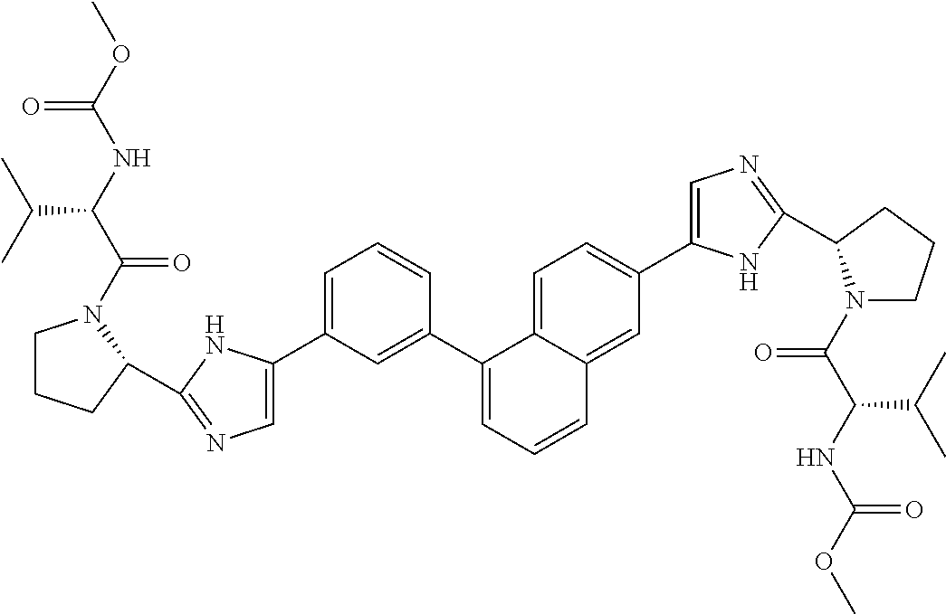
C1CCC(C2=NC=C(C3=CC=CC(C4=CC=CC5=CC(C6=CN=C(C7N(C(=O)C(C(C)C)NC(=O)OC)CCC7)N6)=CC=C45)=C3)N2)N1C(C(NC(OC)=O)C(C)C)=O
